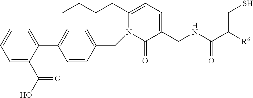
C1=C(C(O)=O)C(C2=CC=C(CN3C(=O)C(CNC(C([R6])CS)=O)=CC=C3CCCC)C=C2)=CC=C1
